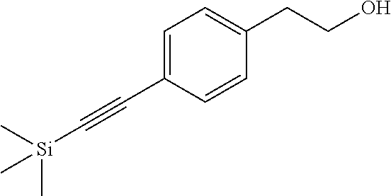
C1(C#C[Si](C)(C)C)=CC=C(CCO)C=C1
